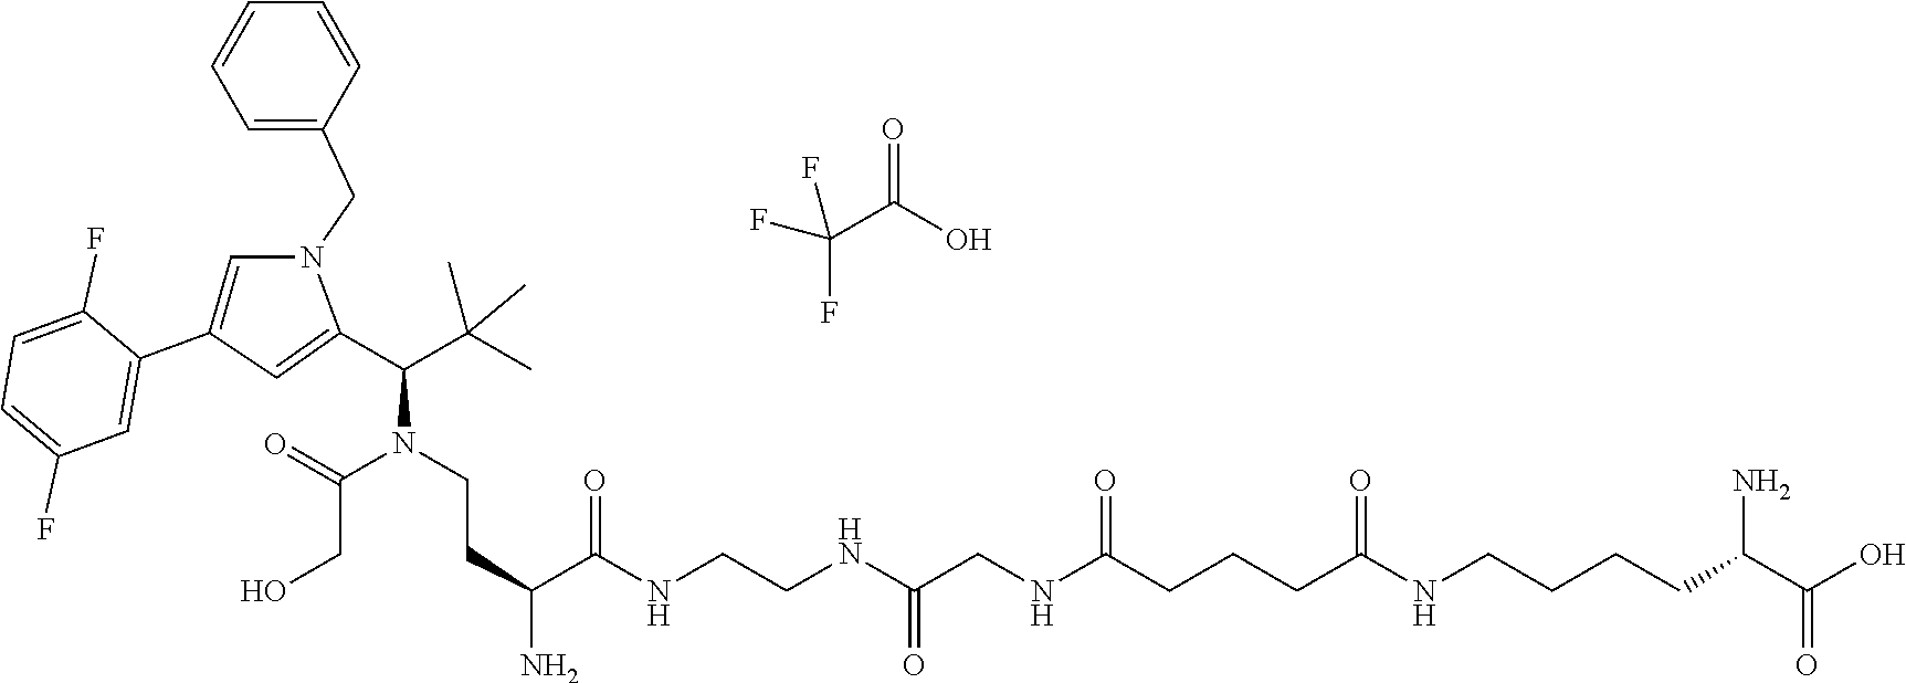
C(C(C(NCCNC(CNC(CCCC(NCCCCC(N)C(=O)O)=O)=O)=O)=O)N)CN(C(C(C)(C)C)C1=CC(C2=CC(F)=CC=C2F)=CN1CC1=CC=CC=C1)C(CO)=O.C(C(O)=O)(F)(F)F
